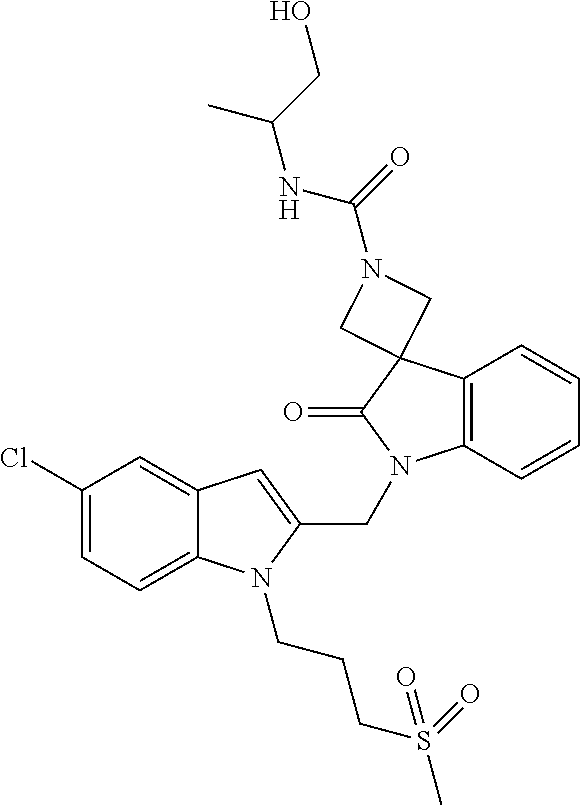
C1(Cl)=CC=C2C(=C1)C=C(CN1C3=C(C=CC=C3)C3(C1=O)CN(C(=O)NC(C)CO)C3)N2CCCS(C)(=O)=O
